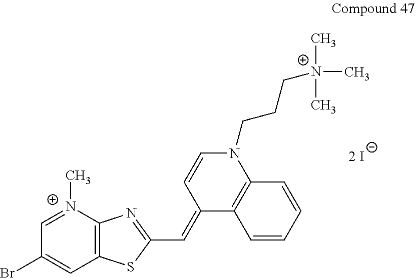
C1=CC(=CC2=NC3=C(S2)C=C(Br)C=[N+]3C)C2=C(N1CCC[N+](C)(C)C)C=CC=C2.[2 I]
